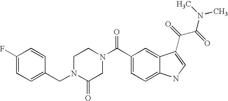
C1(F)=CC=C(CN2C(=O)CN(C(C3=CC=C4C(=C3)C(C(=O)C(=O)N(C)C)=CN4)=O)CC2)C=C1
